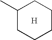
C1(C)CCCCC1.[H]
